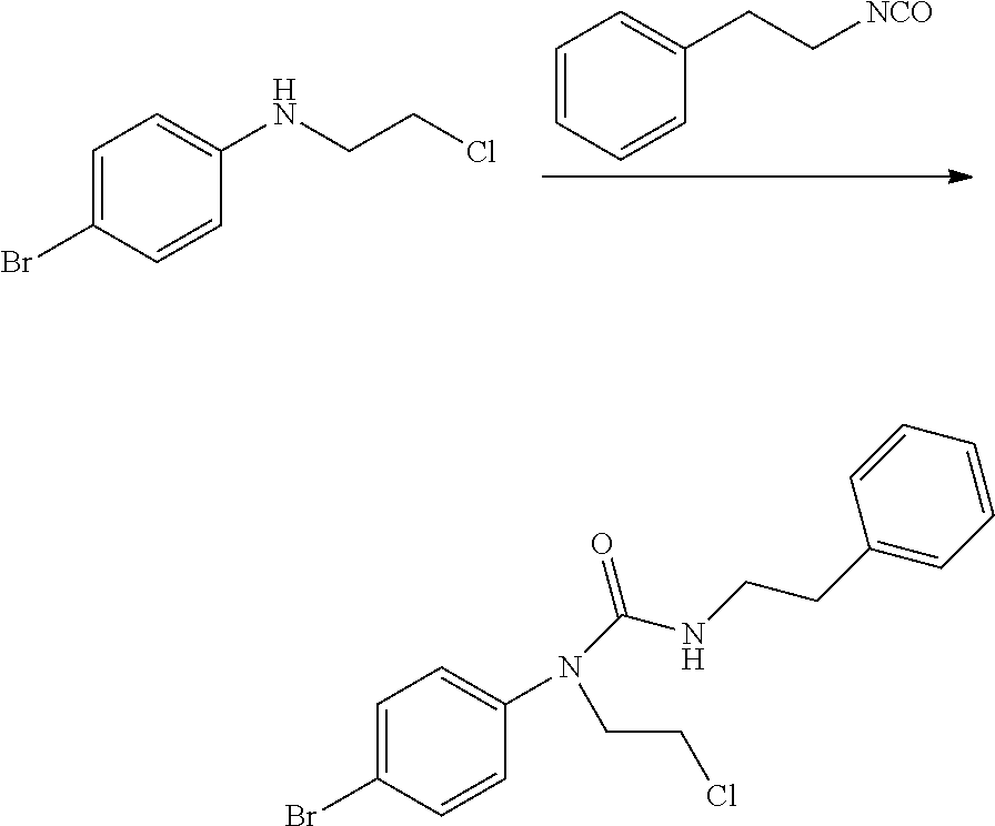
C1(CC[NCO])=CC=CC=C1.C1(NCCCl)=CC=C(Br)C=C1.C1(N(C(NCCC2=CC=CC=C2)=O)CCCl)=CC=C(Br)C=C1
